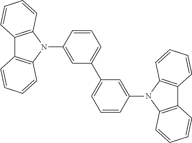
C12=C(N(C3=CC(C4=CC=CC(N5C6=C(C7=C5C=CC=C7)C=CC=C6)=C4)=CC=C3)C3=C1C=CC=C3)C=CC=C2
